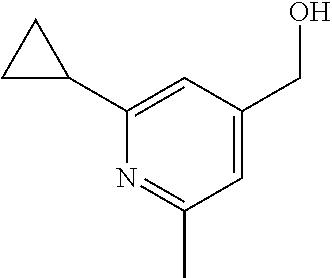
C1=C(CO)C=C(C2CC2)N=C1C
